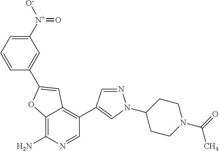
C12=C(N)N=CC(C3=CN(C4CCN(C(=O)C)CC4)N=C3)=C1C=C(C1=CC([N+]([O-])=O)=CC=C1)O2
